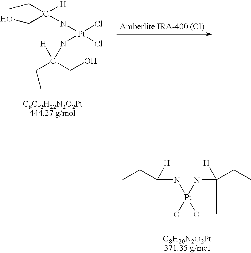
N([Pt](Cl)(NC([H])(CO)CC)Cl)C([H])(CC)CO.[Pt]12(NC([H])(CC)CO1)NC([H])(CC)CO2
